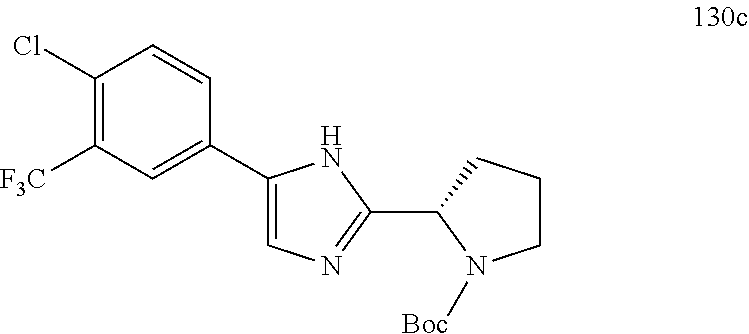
C1(C2N([Boc])CCC2)=NC=C(C2=CC([F3C])=C(Cl)C=C2)N1
